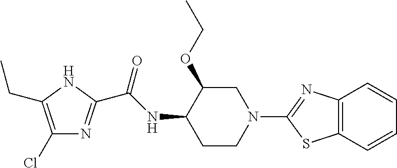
C1(Cl)=C(CC)NC(C(NC2CCN(C3=NC4=C(S3)C=CC=C4)CC2OCC)=O)=N1
